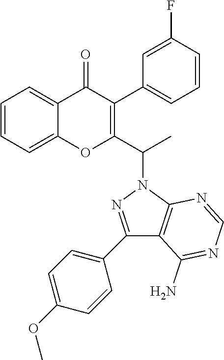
C1=CC=C2C(=C1)OC(C(N1N=C(C3=CC=C(OC)C=C3)C3=C1N=CN=C3N)C)=C(C1=CC=CC(F)=C1)C2=O
